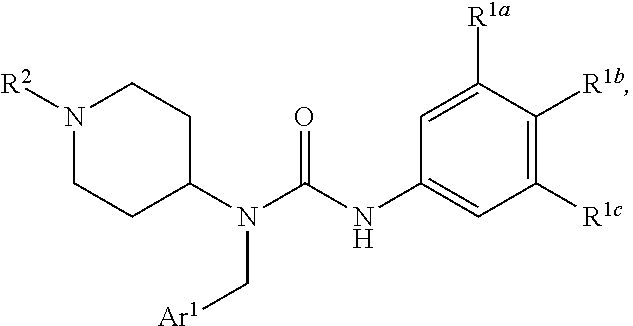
N1([R2])CCC(N(C(NC2=CC([R1c])=C([R1b])C([R1a])=C2)=O)C[Ar1])CC1
